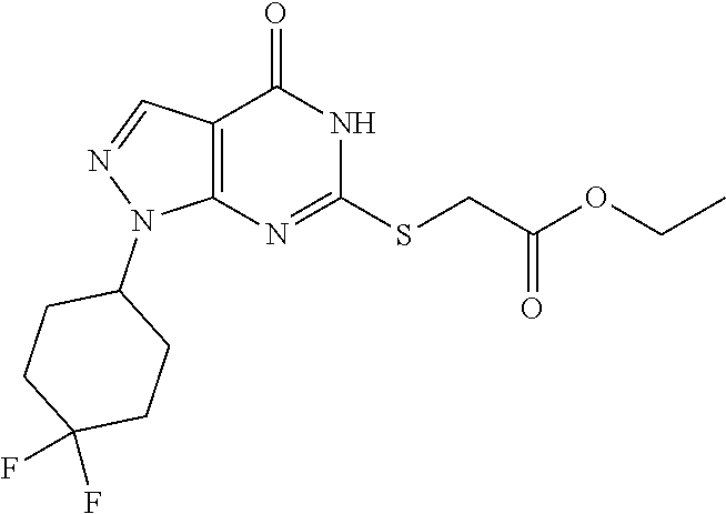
C12=C(N=C(SCC(OCC)=O)NC1=O)N(C1CCC(F)(F)CC1)N=C2
